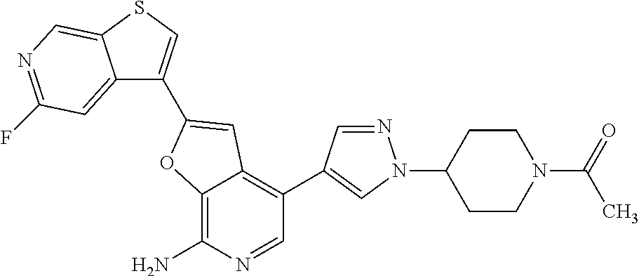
C12=C(N)N=CC(C3=CN(C4CCN(C(=O)C)CC4)N=C3)=C1C=C(C1=CSC3=CN=C(F)C=C13)O2
